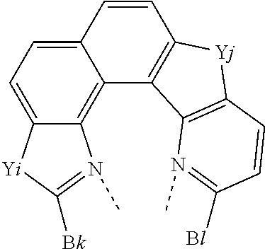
C1=CC2=CC=C3C(=C2C2=C1[Yj]C1=C2N(C)=C([Bl])C=C1)N(C)=C([Bk])[Yi]3
